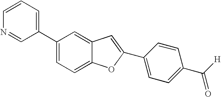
C1(C2=CC=C3C(=C2)C=C(C2=CC=C(C([H])=O)C=C2)O3)=CC=CN=C1
